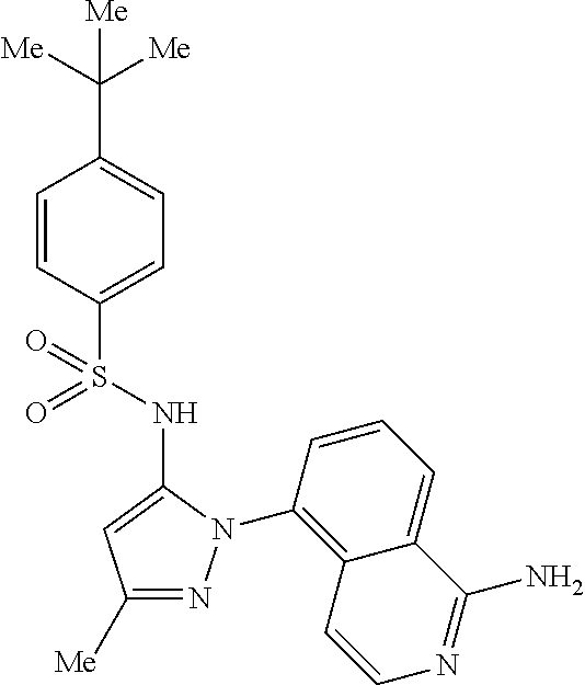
C1=CC(S(=O)(NC2=CC([Me])=NN2C2=C3C(=CC=C2)C(N)=NC=C3)=O)=CC=C1C([Me])([Me])[Me]
